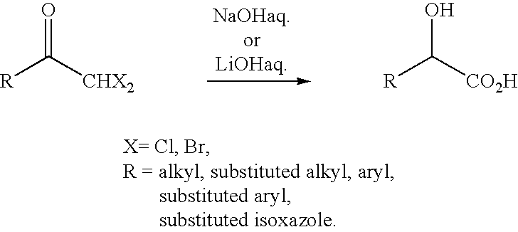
[R]C([CHX2])=O.[R]C([CO2H])O
